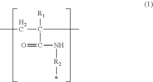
[R1]C(C(N[R2]C)=O)(CC)C
